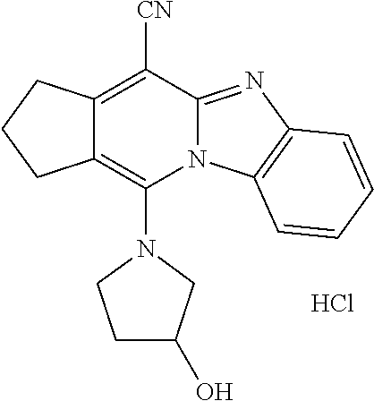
Cl.N1(C2=C3C(=C([CN])C4=NC5=C(N24)C=CC=C5)CCC3)CCC(O)C1
